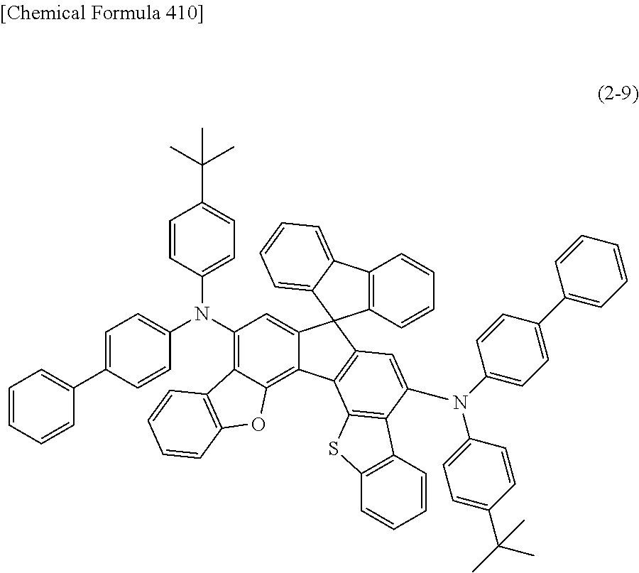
C12=C(C=CC=C1)C1=CC=CC=C1C21C2=CC(N(C3=CC=C(C4=CC=CC=C4)C=C3)C3=CC=C(C(C)(C)C)C=C3)=C3C(=C2C2=C1C=C(N(C1=CC=C(C4=CC=CC=C4)C=C1)C1=CC=C(C(C)(C)C)C=C1)C1=C2SC2=C1C=CC=C2)OC1=C3C=CC=C1
